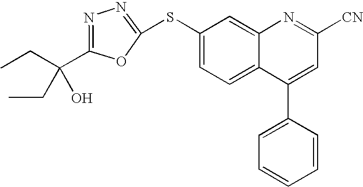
C1(SC2=NN=C(C(CC)(CC)O)O2)=CC=C2C(=C1)N=C([CN])C=C2C1=CC=CC=C1
